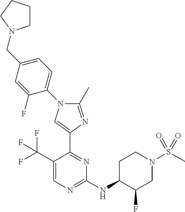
C1(C)=NC(C2=NC(NC3C(F)CN(S(C)(=O)=O)CC3)=NC=C2C(F)(F)F)=CN1C1=CC=C(CN2CCCC2)C=C1F
